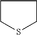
C1CSCC1
